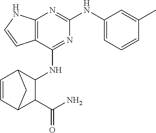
C12=C(C(NC3C4C=CC(C3C(N)=O)C4)=NC(NC3=CC=CC(C)=C3)=N1)C=CN2
